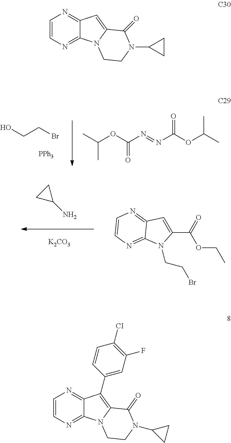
C(O)CBr.C(C)(OC(=O)N=NC(OC(C)C)=O)C.[PPh3].C1=CN=C2C(=N1)C=C(C(=O)OCC)N2CCBr.[K2CO3].NC1CC1.C1=CN=C2C(=N1)C=C1N2CCN(C2CC2)C1=O.C1=CN=C2C(=N1)C(C1=CC(F)=C([CI])C=C1)=C1N2CCN(C2CC2)C1=O
